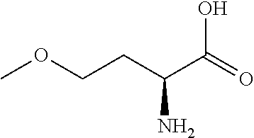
C(CC(C(=O)O)N)OC
